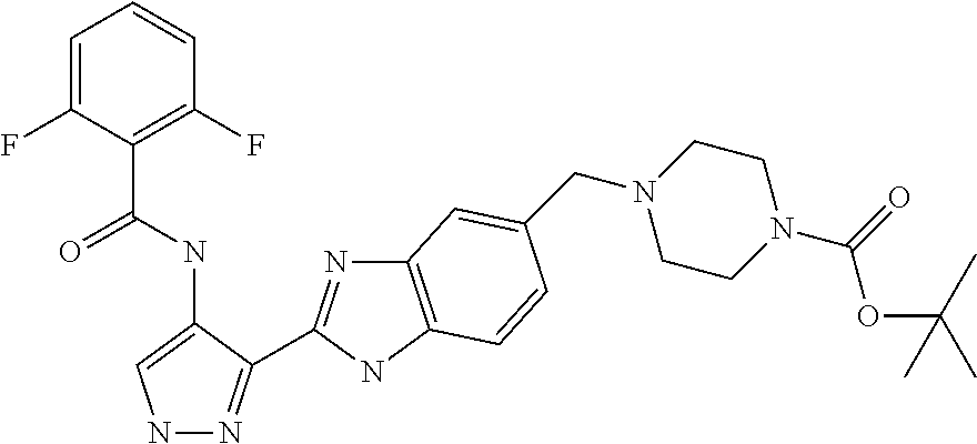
C1=C(F)C(C(NC2=CNN=C2C2=NC3=C(N2)C=CC(CN2CCN(C(OC(C)(C)C)=O)CC2)=C3)=O)=C(F)C=C1
